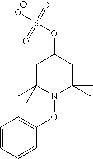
C1C(C)(C)N(OC2=CC=CC=C2)C(C)(C)CC1OS([O-])(=O)=O
